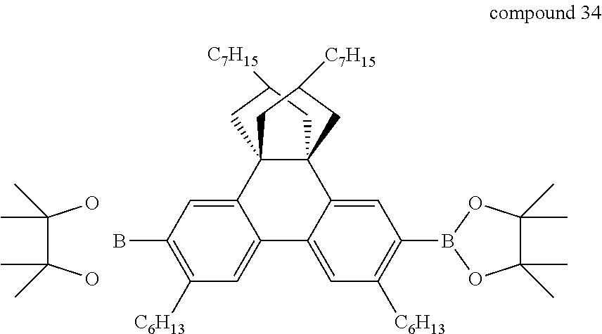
OC(C(O)(C)C)(C)C.C12=CC(B)=C([C6H13])C=C1C1=CC([C6H13])=C(B3OC(C)(C)C(C)(C)O3)C=C1C13C2(CC([C7H15])C1)CC([C7H15])C3
